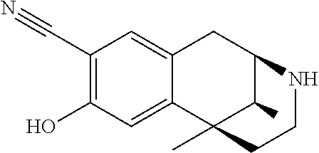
C1(C#N)=C(O)C=C2C(=C1)CC1C(C)C2(C)CCN1
